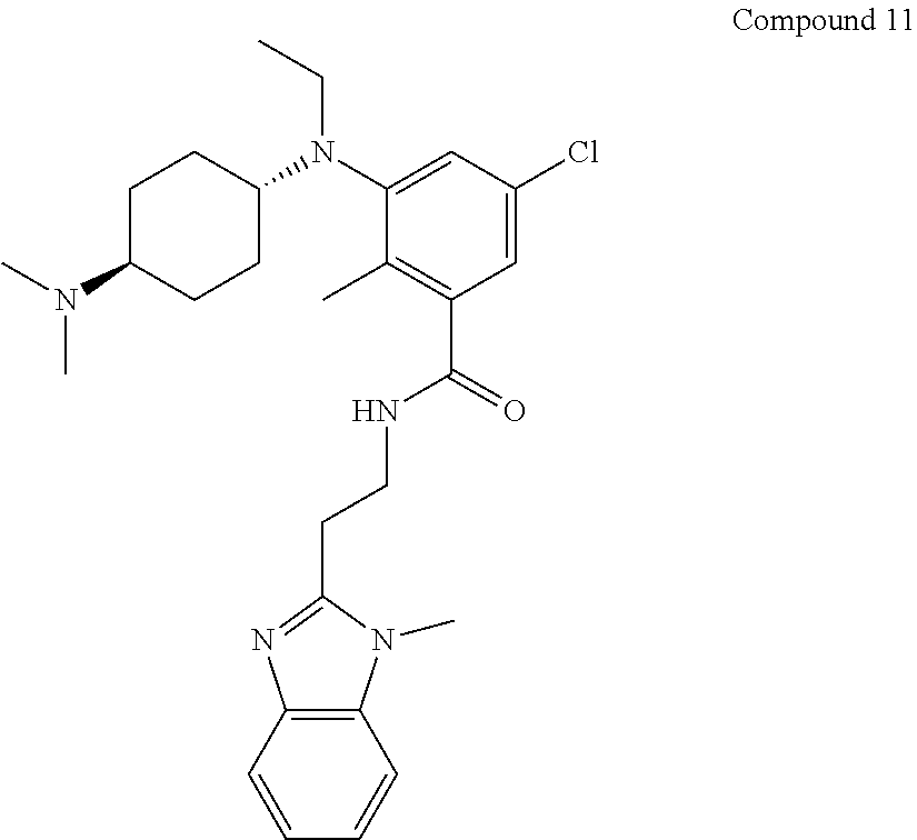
C1C(N(C)C)CCC(N(C2=CC(Cl)=CC(C(NCCC3=NC4=C(N3C)C=CC=C4)=O)=C2C)CC)C1
